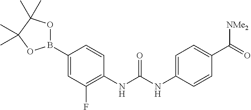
B1(C2=CC(F)=C(NC(NC3=CC=C(C(=O)[NMe2])C=C3)=O)C=C2)OC(C)(C)C(C)(C)O1
